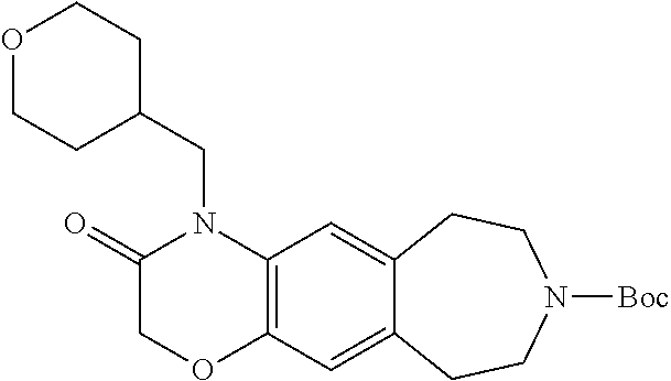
C12=C(C=C3C(=C1)CCN([Boc])CC3)N(CC1CCOCC1)C(=O)CO2
